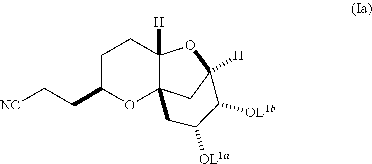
C1C(CC[NC])OC23C([H])(C1)OC([H])(C2)C([OL1b])C([OL1a])C3
